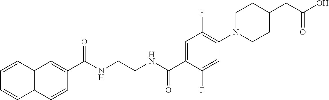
C(NCCNC(C1=CC(F)=C(N2CCC(CC(O)=O)CC2)C=C1F)=O)(=O)C1=CC2=C(C=C1)C=CC=C2
